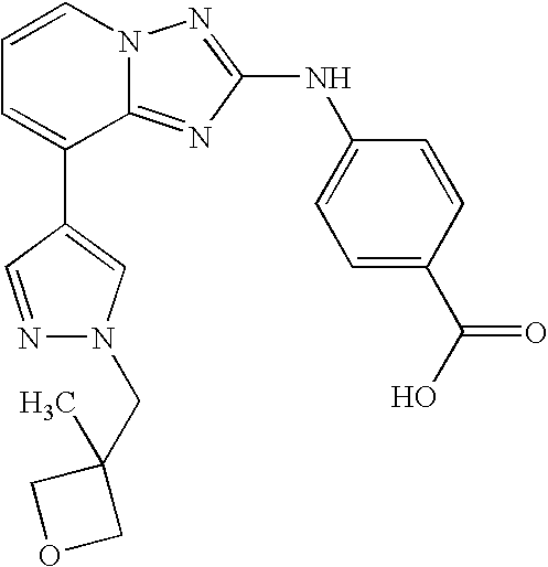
C1=CN2C(=NC(NC3=CC=C(C(O)=O)C=C3)=N2)C(C2=CN(CC3(C)COC3)N=C2)=C1
